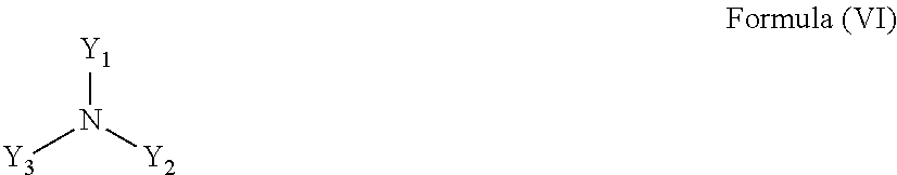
[Y1]N([Y3])[Y2]
